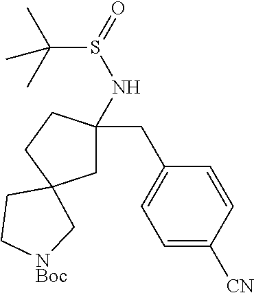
C1C(CC2=CC=C([CN])C=C2)(NS(=O)C(C)(C)C)CCC12CC[NBoc]C2
